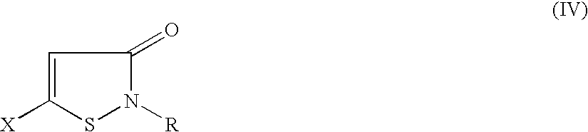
C1=C([X])SN([R])C1=O
